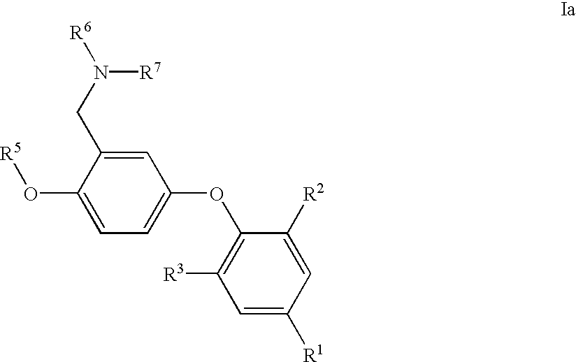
C1=C(CN([R6])[R7])C(O[R5])=CC=C1OC1=C([R3])C=C([R1])C=C1[R2]
